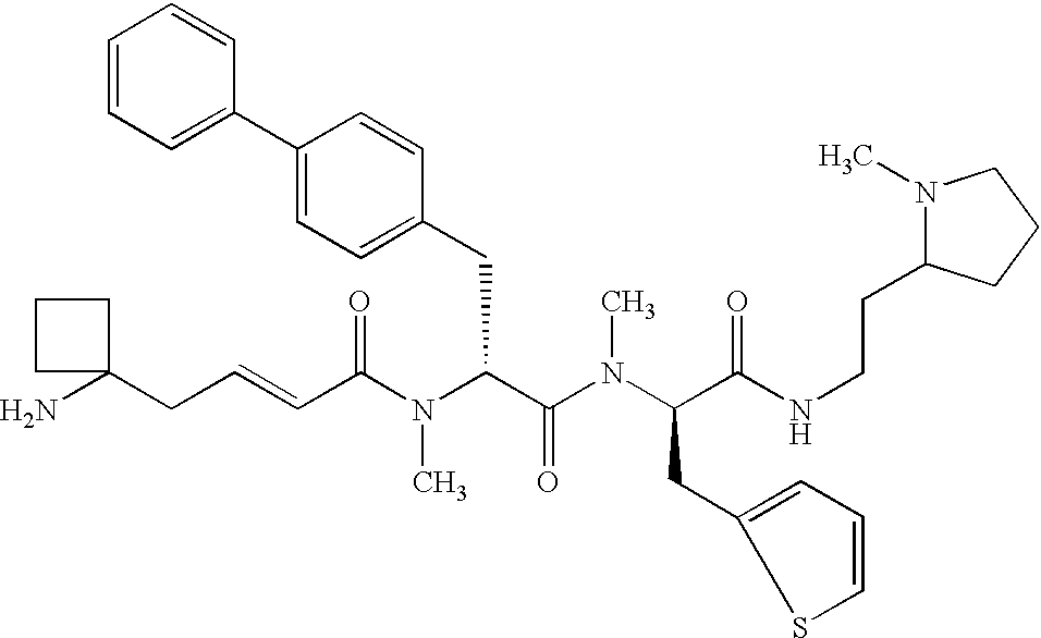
NC1(CC=CC(N(C(C(=O)N(C)C(CC2=CC=CS2)C(=O)NCCC2N(C)CCC2)CC2=CC=C(C3=CC=CC=C3)C=C2)C)=O)CCC1
